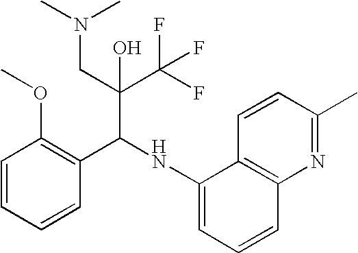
C1=CC=CC(C(NC2=CC=CC3=C2C=CC(C)=N3)C(C(F)(F)F)(CN(C)C)O)=C1OC
